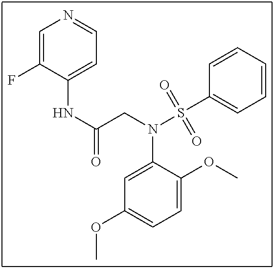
C1=C(N(CC(NC2=CC=NC=C2F)=O)S(C2=CC=CC=C2)(=O)=O)C(OC)=CC=C1OC
